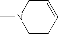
C1=CCCN(C)C1
